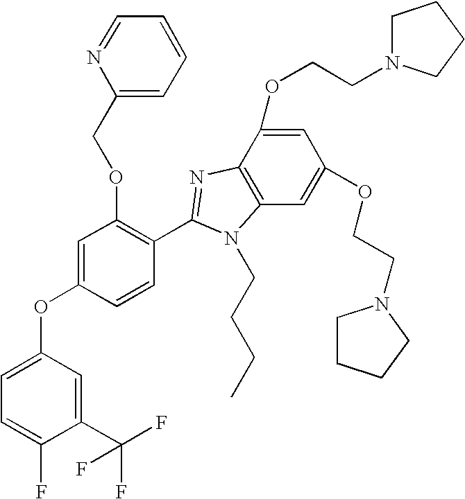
C1=C(OCCN2CCCC2)C2=C(C=C1OCCN1CCCC1)N(CCCC)C(C1=C(OCC3=CC=CC=N3)C=C(OC3=CC=C(F)C(C(F)(F)F)=C3)C=C1)=N2
